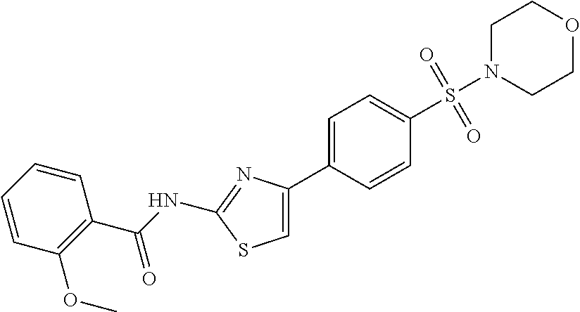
C1N(S(C2=CC=C(C3=CSC(NC(C4=C(OC)C=CC=C4)=O)=N3)C=C2)(=O)=O)CCOC1
